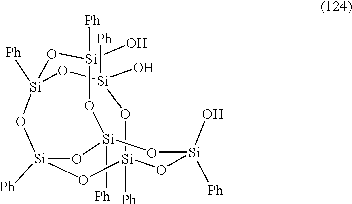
[Si]12([Ph])O[Si](O)([Ph])O[Si]3([Ph])O[Si]([Ph])(O[Si]([Ph])(O[Si](O)([Ph])O1)O[Si](O)([Ph])O3)O2
